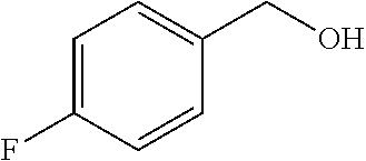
C1=C(F)C=CC(CO)=C1
